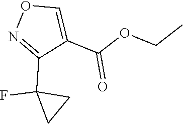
O1N=C(C2(F)CC2)C(C(OCC)=O)=C1
